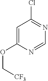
C1=C(OC[CF3])N=CN=C1Cl
